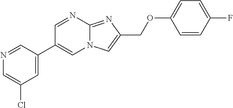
C1=C(C2=CN3C(=NC(COC4=CC=C(F)C=C4)=C3)N=C2)C=NC=C1Cl
